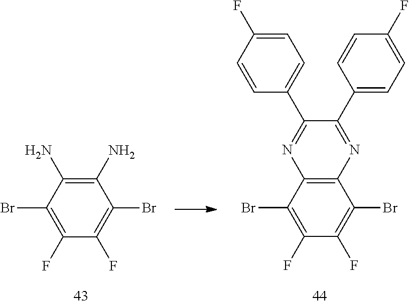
C1(F)=C(Br)C(N)=C(N)C(Br)=C1F.C1(F)=C(Br)C2=C(C(Br)=C1F)N=C(C1=CC=C(F)C=C1)C(C1=CC=C(F)C=C1)=N2
